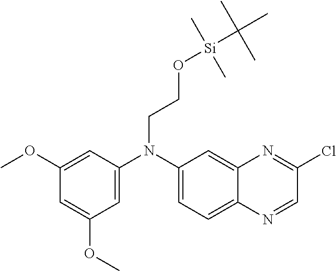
C1=C(OC)C=C(N(C2=CC=C3C(=C2)N=C(Cl)C=N3)CCO[Si](C(C)(C)C)(C)C)C=C1OC
